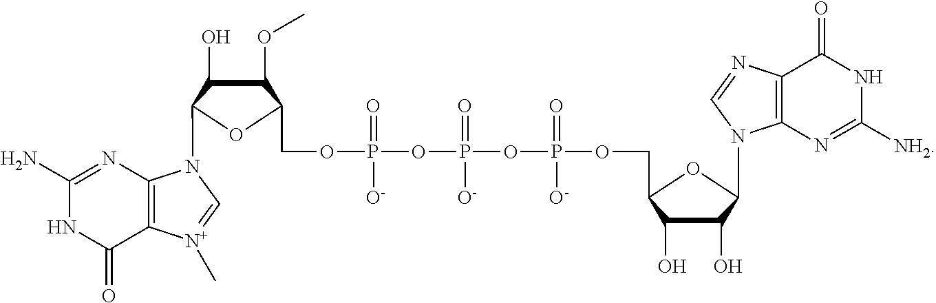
C1(N)=NC2=C(C(=O)N1)[N+](C)=CN2C1C(O)C(OC)C(COP(OP(OP(=O)(OCC2C(O)C(O)C(N3C4=C(C(=O)NC([NH2])=N4)N=C3)O2)[O-])(=O)[O-])(=O)[O-])O1
